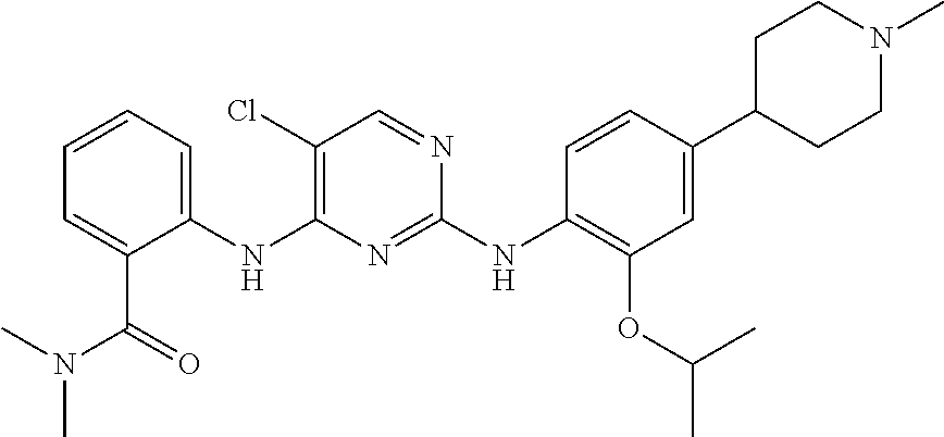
C1(NC2=C(Cl)C=NC(NC3=C(OC(C)C)C=C(C4CCN(C)CC4)C=C3)=N2)=CC=CC=C1C(=O)N(C)C
